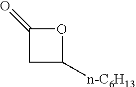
C1C([n-C6H13])OC1=O
